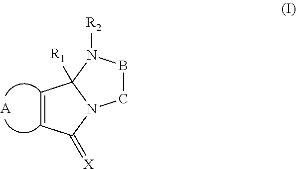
C1=CC(=[X])N2C1([R1])N([R2])BC2.[A]
